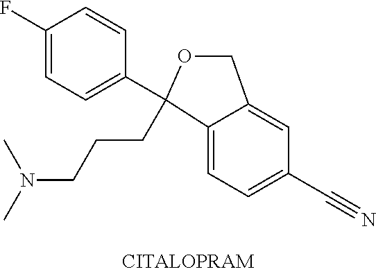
C1(F)=CC=C(C2(CCCN(C)C)OCC3=CC(C#N)=CC=C23)C=C1
